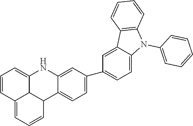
C1=CC2=CC=CC3C2C(=C1)NC1=CC(C2=CC=C4C(=C2)C2=C(N4C4=CC=CC=C4)C=CC=C2)=CC=C31
